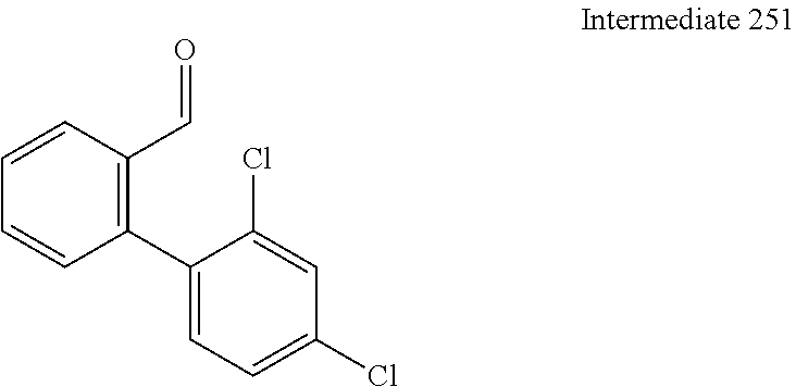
C1=CC(C=O)=C(C2=CC=C(Cl)C=C2Cl)C=C1
